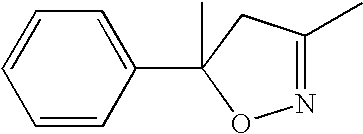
C1=CC(C2(C)ON=C(C)C2)=CC=C1
